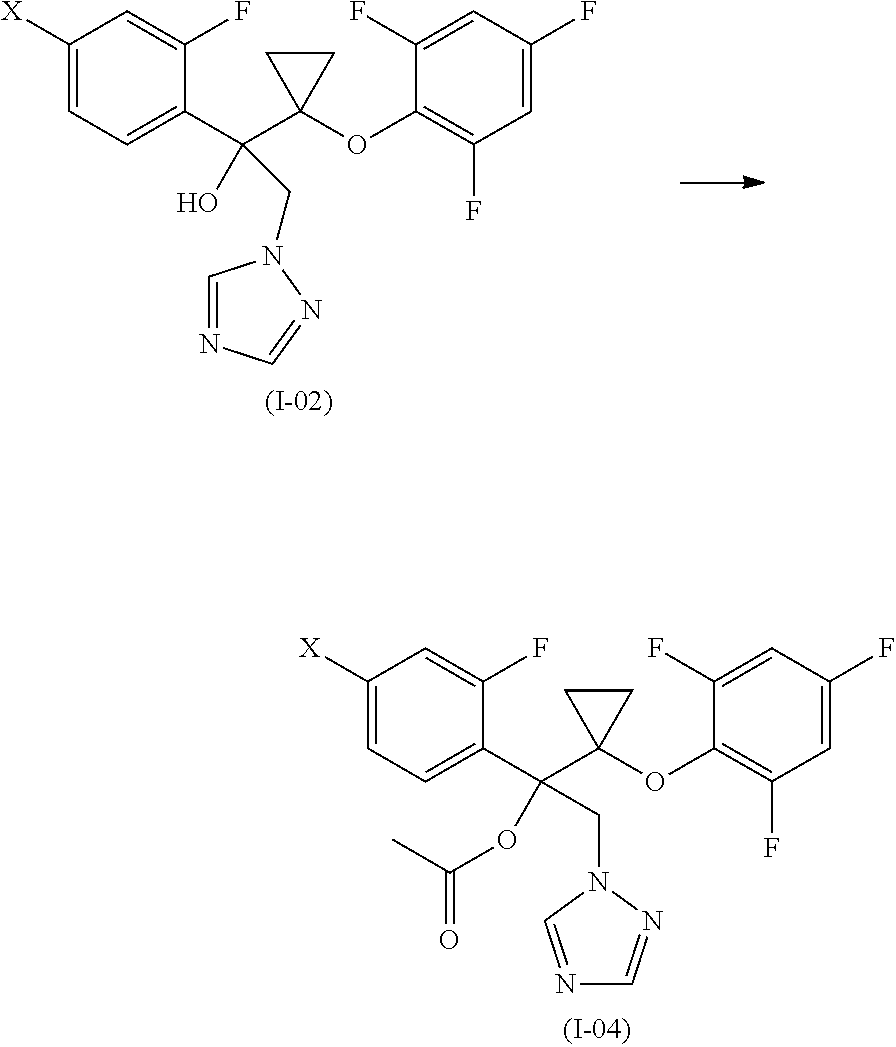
C1([X])=CC=C(C(C2(OC3=C(F)C=C(F)C=C3F)CC2)(OC(C)=O)CN2C=NC=N2)C(F)=C1.C1([X])=CC=C(C(C2(OC3=C(F)C=C(F)C=C3F)CC2)(CN2C=NC=N2)O)C(F)=C1
